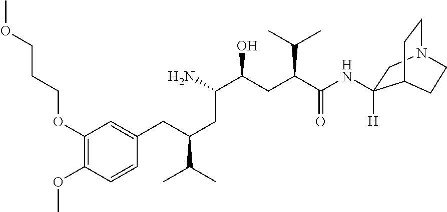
C1(OCCCOC)=C(OC)C=CC(CC(CC(N)C(CC(C(NC2([H])CN3CCC2CC3)=O)C(C)C)O)C(C)C)=C1
